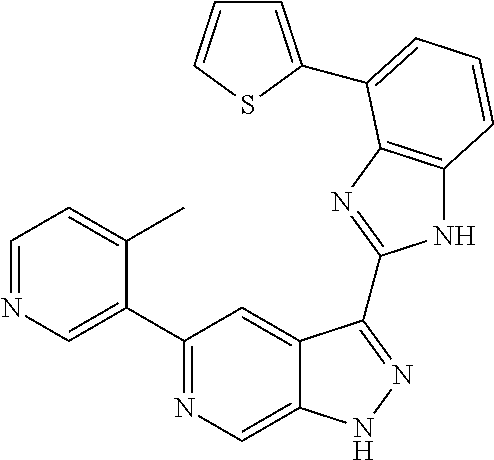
C1=NC=C(C2=NC=C3C(=C2)C(C2=NC4=C(N2)C=CC=C4C2=CC=CS2)=NN3)C(C)=C1
